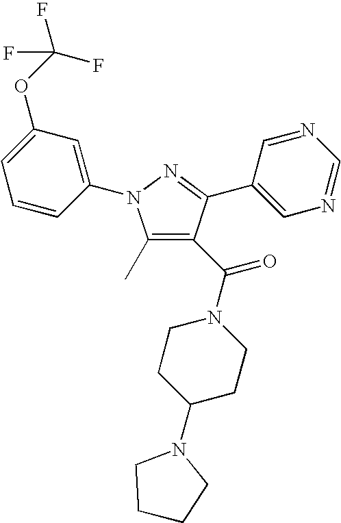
C1(C)=C(C(N2CCC(N3CCCC3)CC2)=O)C(C2=CN=CN=C2)=NN1C1=CC(OC(F)(F)F)=CC=C1
